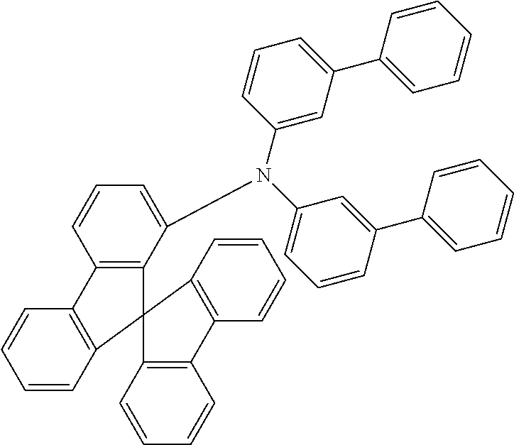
C1=CC2=C(C=C1)C1=C(C(N(C3=CC=CC(C4=CC=CC=C4)=C3)C3=CC(C4=CC=CC=C4)=CC=C3)=CC=C1)C21C2=C(C=CC=C2)C2=C1C=CC=C2
